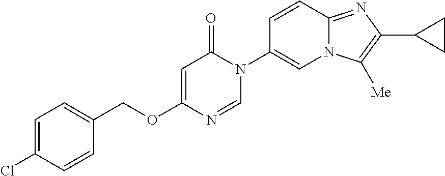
C1=C(Cl)C=CC(COC2=CC(=O)N(C3=CN4C(=NC(C5CC5)=C4[Me])C=C3)C=N2)=C1
